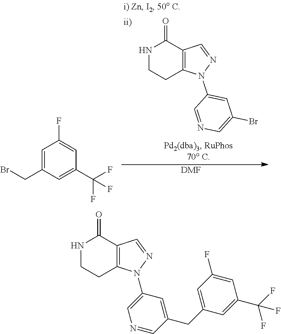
N1CCC2=C(C1=O)C=NN2C1=CC(Br)=CN=C1.[DMF].C1=C(CBr)C=C(C(F)(F)F)C=C1F.N1CCC2=C(C1=O)C=NN2C1=CN=CC(CC2=CC(F)=CC(C(F)(F)F)=C2)=C1
